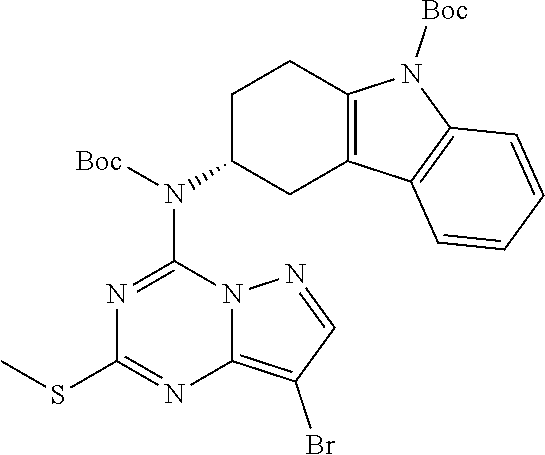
S(C)C1=NC2=C(Br)C=NN2C(N(C2CC3=C(N([Boc])C4=C3C=CC=C4)CC2)[Boc])=N1
